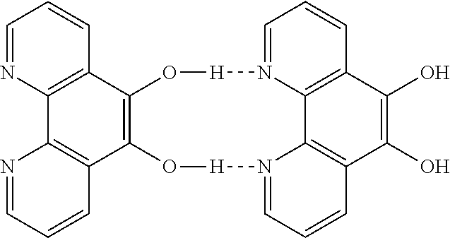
N1=CC=CC2=C1C1=C(C3=C2O[H]N2=CC=CC4=C2C2=C(C(O)=C4O)C=CC=N2[H]O3)C=CC=N1
